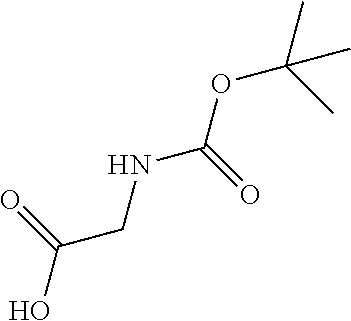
O=C(O)CNC(OC(C)(C)C)=O
